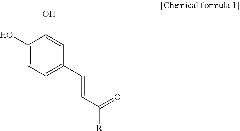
C1(O)=CC=C(C=CC([R])=O)C=C1O
